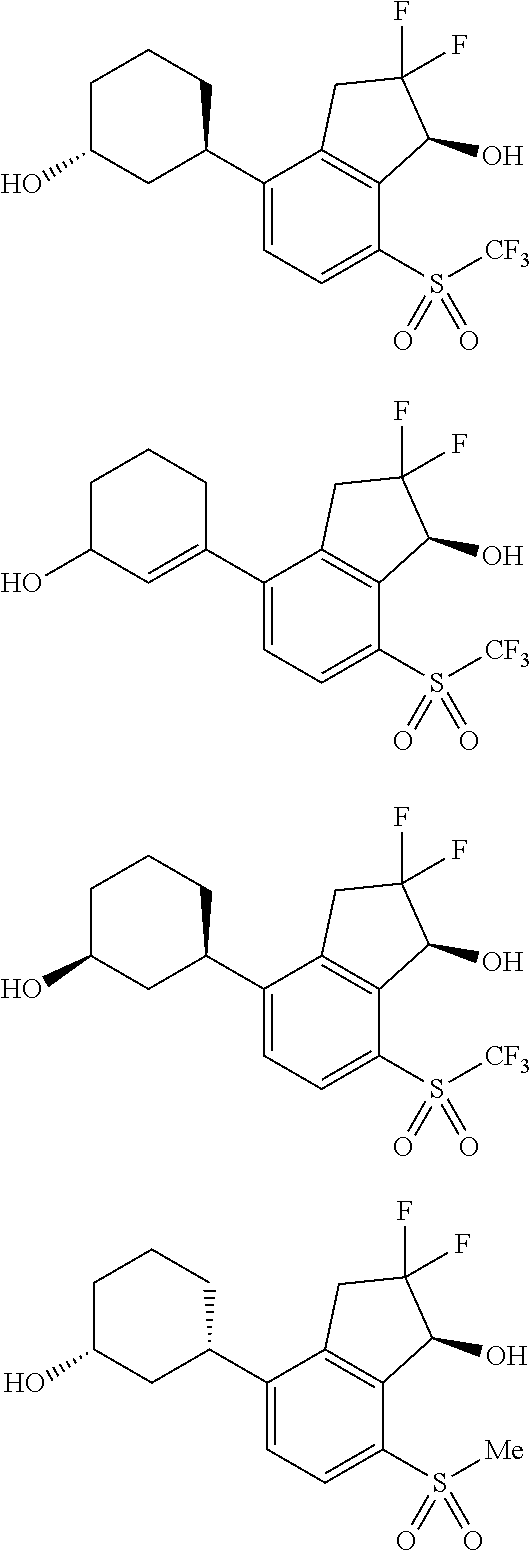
C1(C2CCCC(O)C2)=CC=C(S([CF3])(=O)=O)C2=C1CC(F)(F)C2O.C1(C2=CC(O)CCC2)=CC=C(S([CF3])(=O)=O)C2=C1CC(F)(F)C2O.C1(C2CCCC(O)C2)=CC=C(S([CF3])(=O)=O)C2=C1CC(F)(F)C2O.C1(C2CCCC(O)C2)=CC=C(S([Me])(=O)=O)C2=C1CC(F)(F)C2O
